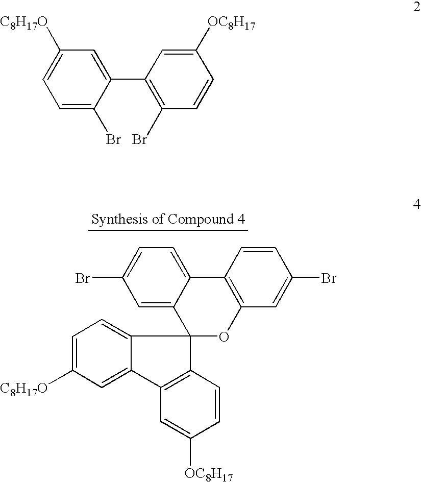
C1=C2C(=CC=C1Br)C1=C(C=C(Br)C=C1)OC21C2=CC=C([C8H17O])C=C2C2=C1C=CC([OC8H17])=C2.C1=C(Br)C(C2=C(Br)C=CC([OC8H17])=C2)=CC([C8H17O])=C1
